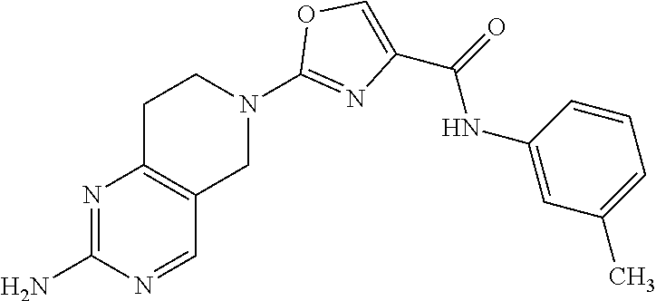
N1=C(N)N=CC2=C1CCN(C1=NC(C(=O)NC3=CC(C)=CC=C3)=CO1)C2
